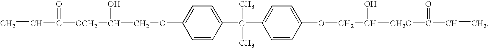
C=CC([OCH2]C(COC1=CC=C(C(C)(C2=CC=C(OCC([CH2O]C(C=C)=O)O)C=C2)C)C=C1)O)=O
